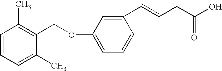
C1(OCC2=C(C)C=CC=C2C)=CC=CC(C=CCC(O)=O)=C1
